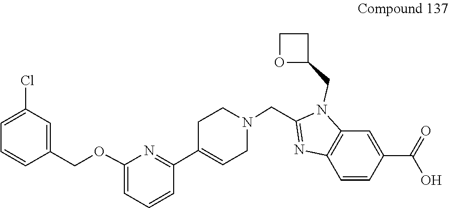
C1C(C2=NC(OCC3=CC(Cl)=CC=C3)=CC=C2)=CCN(CC2=NC3=C(N2CC2OCC2)C=C(C(=O)O)C=C3)C1
